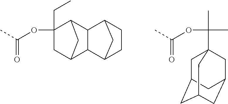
CC(OC1(CC)CC2C3C(C1C2)C1CCC3C1)=O.CC(OC(C)(C)C12CC3CC(CC(C1)C3)C2)=O
